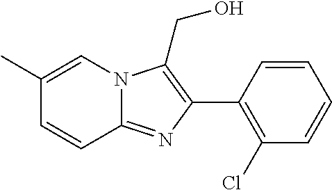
C1(C2=C(CO)N3C(=N2)C=CC(C)=C3)=C(Cl)C=CC=C1
